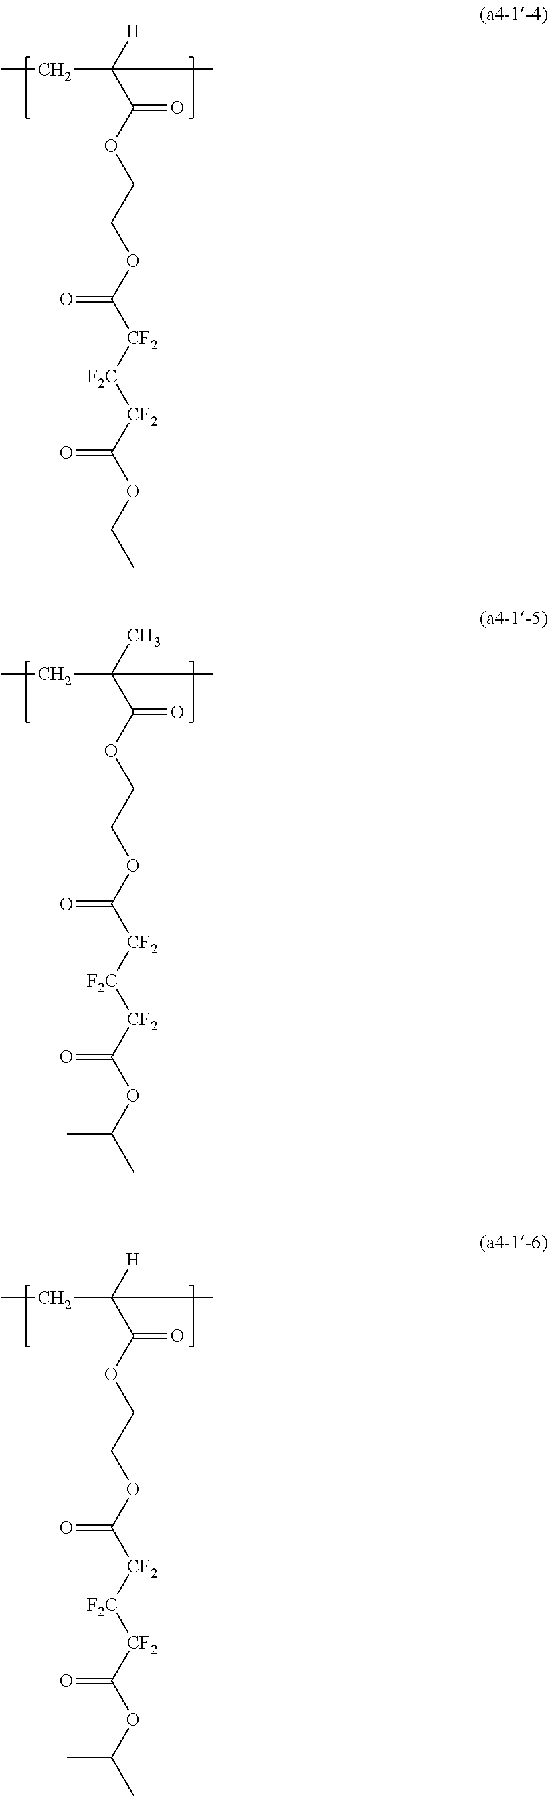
C(C([H])(C(OCCOC([CF2][F2C][CF2]C(OCC)=O)=O)=O)C)C.C(C(C)(C(OCCOC([CF2][F2C][CF2]C(OC(C)C)=O)=O)=O)C)C.C(C([H])(C(OCCOC([CF2][F2C][CF2]C(OC(C)C)=O)=O)=O)C)C
